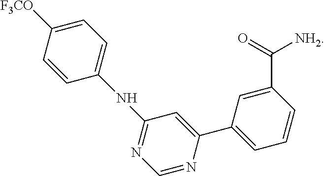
C1=C([F3CO])C=CC(NC2=NC=NC(C3=CC=CC(C(=O)[NH2])=C3)=C2)=C1
